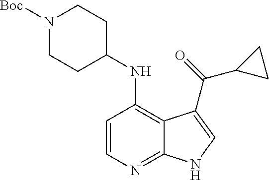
C1=CC(NC2CCN([Boc])CC2)=C2C(=N1)NC=C2C(=O)C1CC1
